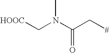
[HOOC]CN(C(C[#])=O)C
